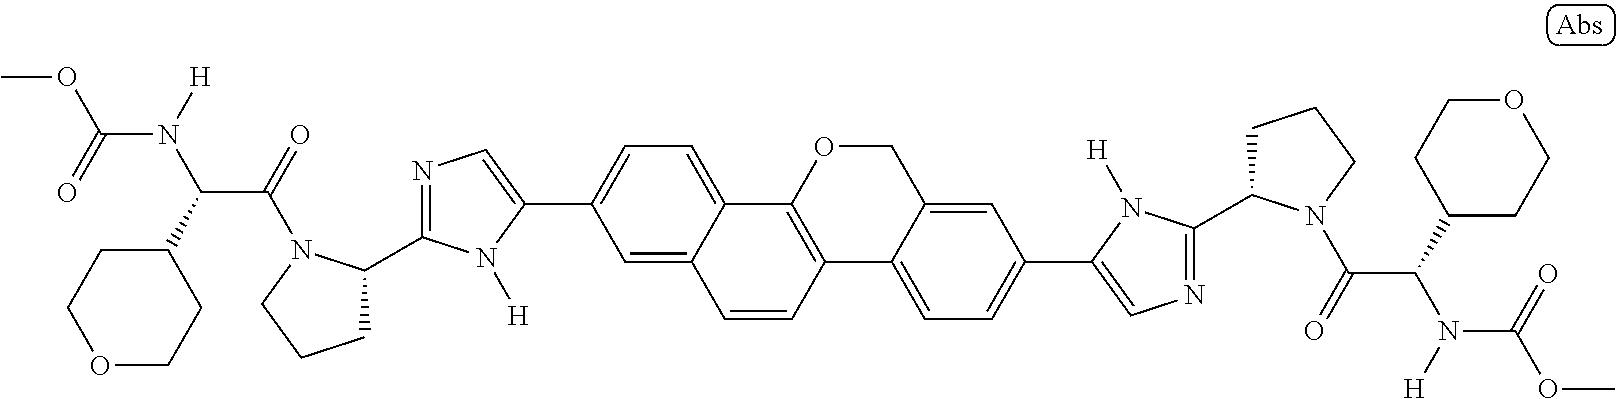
C1(C2CCCN2C(=O)C(C2CCOCC2)N([H])C(=O)OC)=NC=C(C2=CC=C3C(=C2)C=CC2=C3OCC3=CC(C4=CN=C(C5CCCN5C(=O)C(C5CCOCC5)N([H])C(=O)OC)N4[H])=CC=C32)N1[H]
